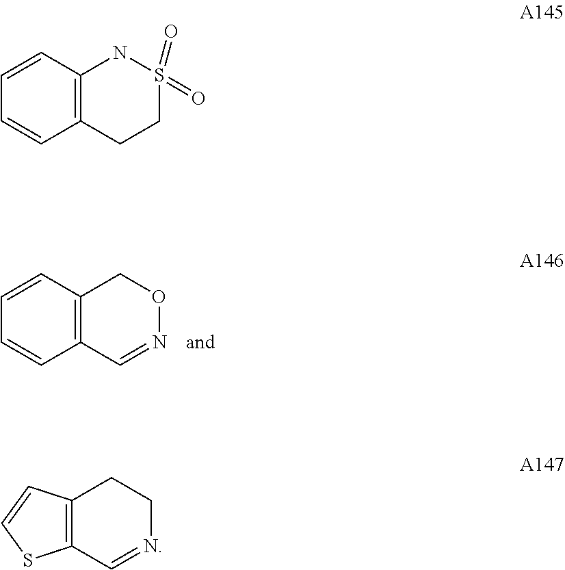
C12=C(C=CC=C1)CON=C2.C12=C(C=CC=C1)NS(=O)(=O)CC2.C12=C(C=NCC1)SC=C2
